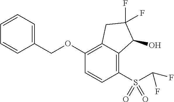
O(C1=C2C(=C(S(C(F)F)(=O)=O)C=C1)C(O)C(F)(F)C2)CC1=CC=CC=C1
